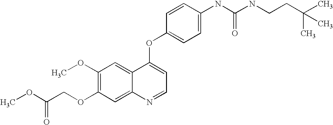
C1(OC)=C(OCC(OC)=O)C=C2C(=C1)C(OC1=CC=C(NC(NCCC(C)(C)C)=O)C=C1)=CC=N2
